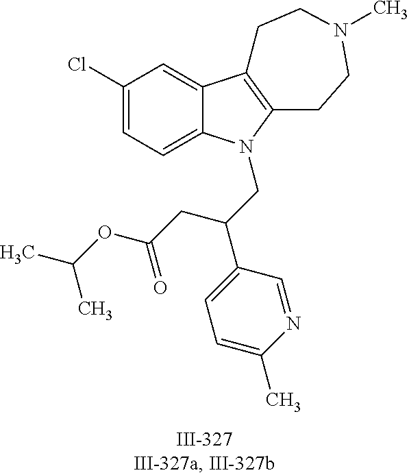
C12=CC(Cl)=CC=C1N(CC(C1=CC=C(C)N=C1)CC(OC(C)C)=O)C1=C2CCN(C)CC1
